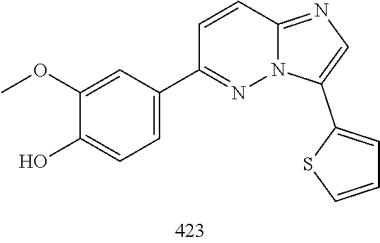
N1=C(C2=CC=C(O)C(OC)=C2)C=CC2=NC=C(C3=CC=CS3)N12
